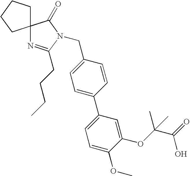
C1=C(C2=CC=C(OC)C(OC(C)(C(O)=O)C)=C2)C=CC(CN2C(CCCC)=NC3(C2=O)CCCC3)=C1
